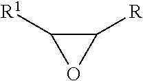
C1([R])C([R1])O1
